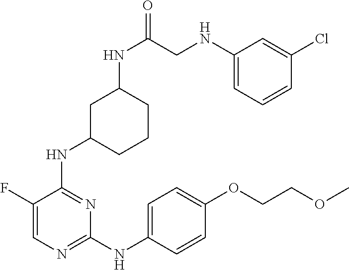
C1(F)=CN=C(NC2=CC=C(OCCOC)C=C2)N=C1NC1CCCC(NC(=O)CNC2=CC=CC(Cl)=C2)C1
